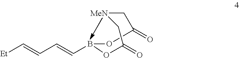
O1B(C=CC=C[Et])OC(=O)C[MeN]CC1=O
